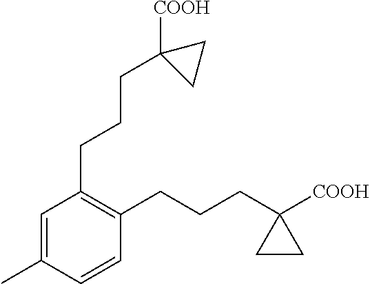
C1=C(C)C=CC(CCCC2([COOH])CC2)=C1CCCC1([COOH])CC1
